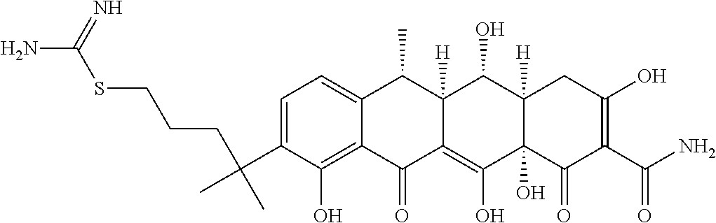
C1=C(C(C)(CCCSC(N)=N)C)C(O)=C2C(=C1)C(C)C1([H])C(=C(O)C3(O)C([H])(C1O)CC(O)=C(C(N)=O)C3=O)C2=O
